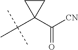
C1CC1(C([CN])=O)C(C)(C)C
